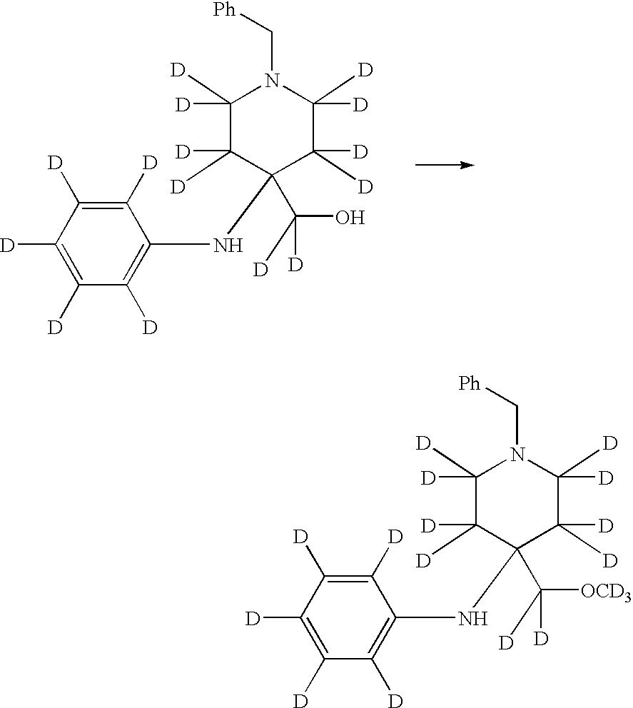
C1([D])([D])C([D])([D])C(NC2=C([D])C([D])=C([D])C([D])=C2[D])(C([D])(O)[D])C([D])([D])C([D])([D])N1C[Ph].C1([D])([D])C([D])([D])C(NC2=C([D])C([D])=C([D])C([D])=C2[D])(C([D])([OCD3])[D])C([D])([D])C([D])([D])N1C[Ph]
